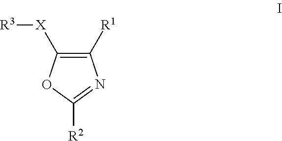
C1([R2])=NC([R1])=C([X][R3])O1
